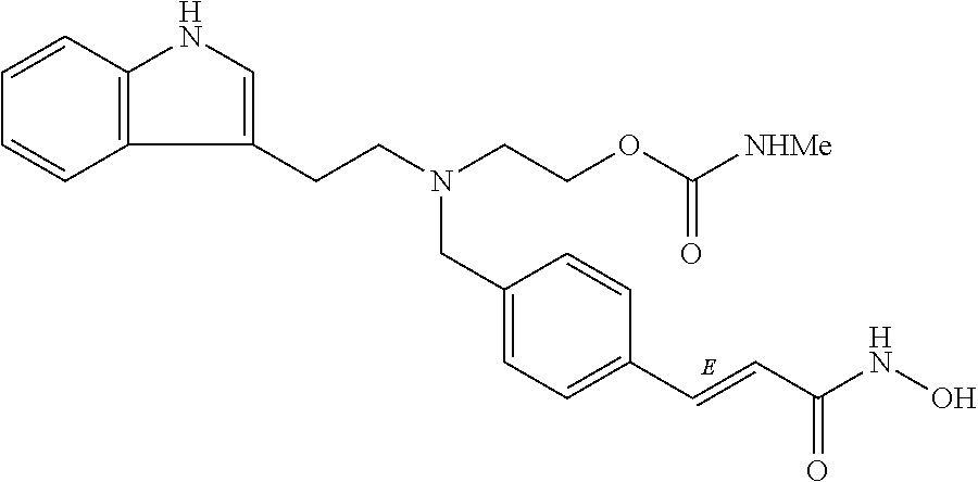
C12=C(C=CC=C1)NC=C2CCN(CCOC(=O)[NHMe])CC1=CC=C(C=CC(NO)=O)C=C1
